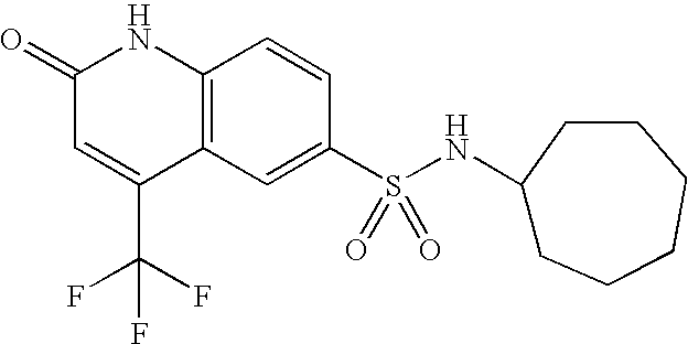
C1(S(NC2CCCCCC2)(=O)=O)=CC2=C(C=C1)NC(=O)C=C2C(F)(F)F
